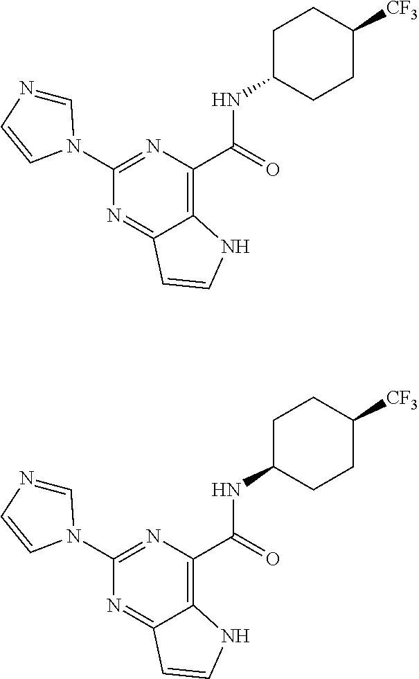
C1(N2C=NC=C2)=NC(C(=O)NC2CCC([CF3])CC2)=C2C(=N1)C=CN2.C1(N2C=NC=C2)=NC(C(=O)NC2CCC([CF3])CC2)=C2C(=N1)C=CN2
